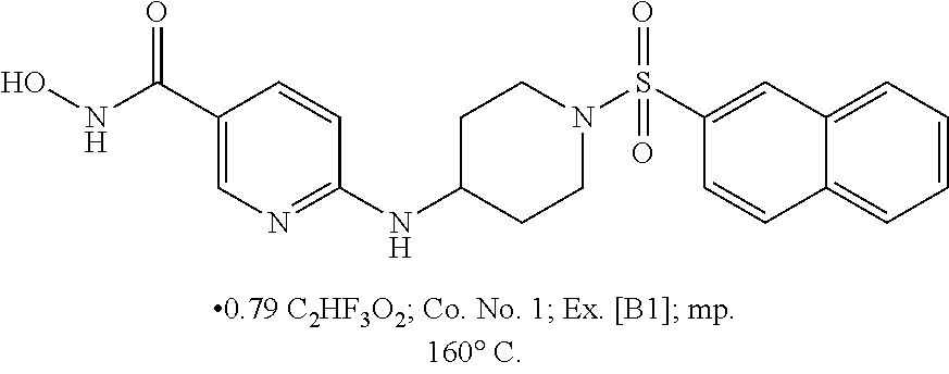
C1(C(NO)=O)=CN=C(NC2CCN(S(C3=CC4=CC=CC=C4C=C3)(=O)=O)CC2)C=C1
